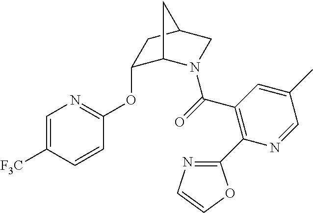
C1=C([F3C])C=CC(OC2C3N(C(=O)C4=C(C5=NC=CO5)N=CC(C)=C4)CC(C2)C3)=N1
